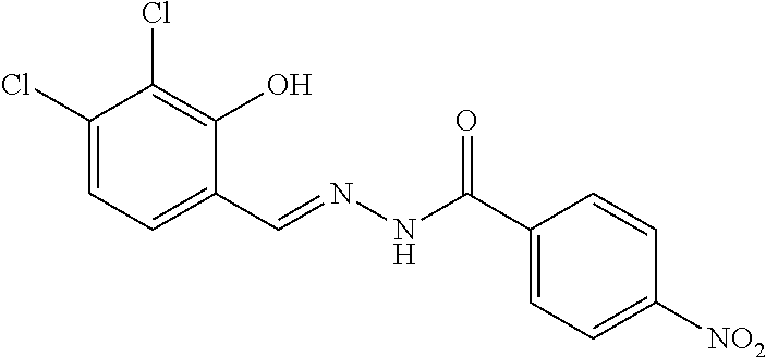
C1(Cl)=CC=C(C=NNC(=O)C2=CC=C([NO2])C=C2)C(O)=C1Cl
